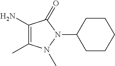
C1(N)=C(C)N(C)N(C2CCCCC2)C1=O
